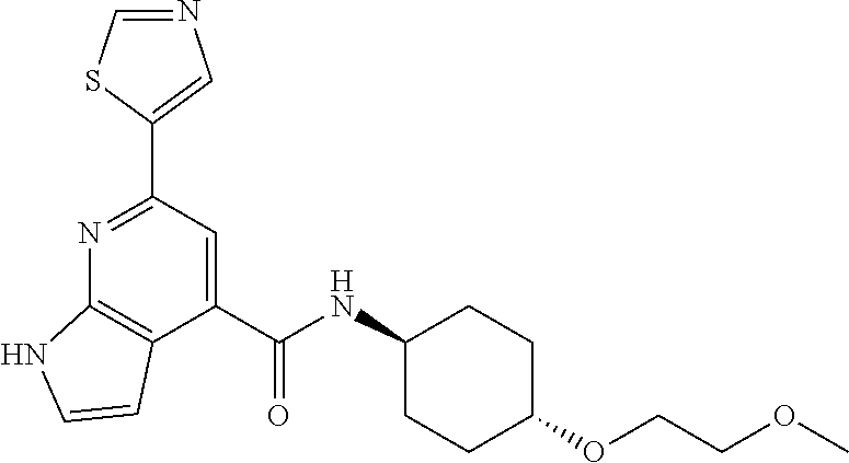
C1(NC(C2=CC(C3=CN=CS3)=NC3=C2C=CN3)=O)CCC(OCCOC)CC1
